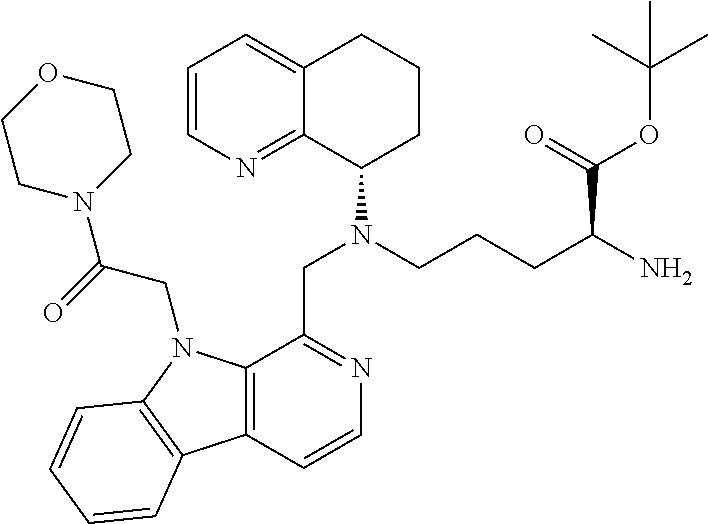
C1=CN=C2C(=C1)CCCC2N(CCCC(N)C(=O)OC(C)(C)C)CC1=NC=CC2=C1N(CC(N1CCOCC1)=O)C1=C2C=CC=C1
